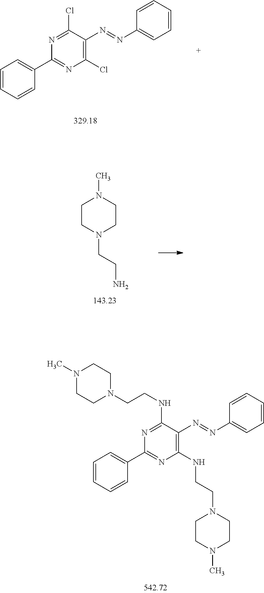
C1=CC=CC(C2=NC(Cl)=C(N=NC3=CC=CC=C3)C(Cl)=N2)=C1.N1(CCN)CCN(C)CC1.C1=CC=CC(C2=NC(NCCN3CCN(C)CC3)=C(N=NC3=CC=CC=C3)C(NCCN3CCN(C)CC3)=N2)=C1
